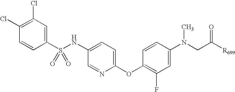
C1(Cl)=C(Cl)C=C(S(NC2=CC=C(OC3=C(F)C=C(N(CC([R699])=O)C)C=C3)N=C2)(=O)=O)C=C1
